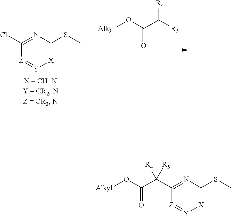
[R5]C(C(O[Alkyl])=O)[R4].C1(Cl)=NC(SC)=[X][Y]=[Z]1.C1(C(C(O[Alkyl])=O)([R4])[R5])=NC(SC)=[X][Y]=[Z]1
